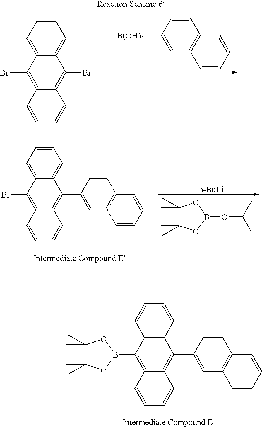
C1=C2C(=CC=C1)C(Br)=C1C(=C2Br)C=CC=C1.C1([B(OH)2])=CC2=C(C=C1)C=CC=C2.C1=C2C(=CC=C1)C(C1=CC3=C(C=C1)C=CC=C3)=C1C(=C2Br)C=CC=C1.[n-BuLi].C1(C)(C)C(C)(C)OB(OC(C)C)O1.C1=CC=CC2=C1C(B1OC(C)(C)C(C)(C)O1)=C1C(=C2C2=CC3=C(C=C2)C=CC=C3)C=CC=C1
